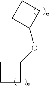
C1(OC2CCC2)CCC1
